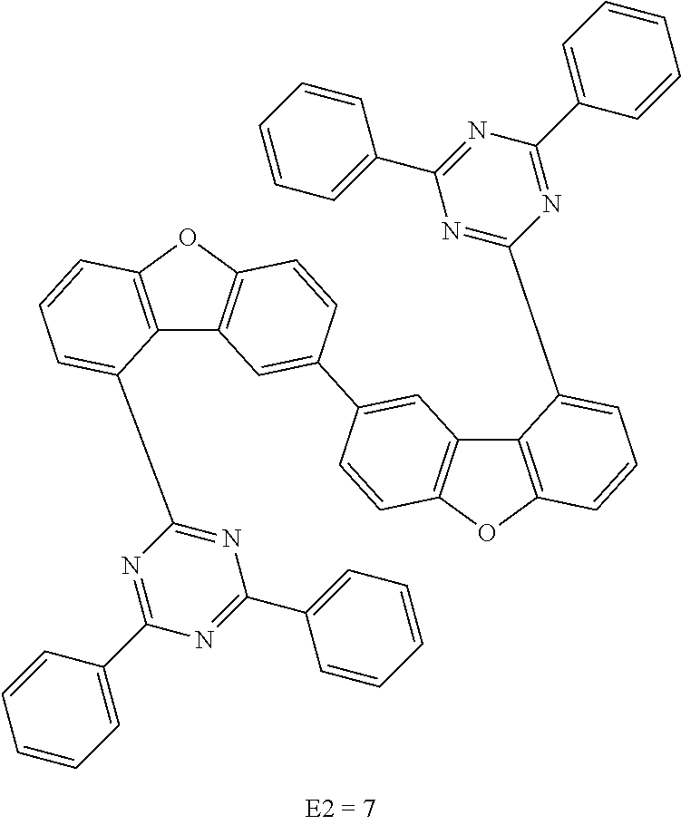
C12=C(OC3=C1C=C(C1=CC4=C(C=C1)OC1=C4C(C4=NC(C5=CC=CC=C5)=NC(C5=CC=CC=C5)=N4)=CC=C1)C=C3)C=CC=C2C1=NC(C2=CC=CC=C2)=NC(C2=CC=CC=C2)=N1
